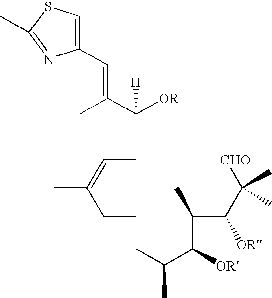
C([OR])([H])(CC=C(CCCC(C(C(C(C([CHO])(C)C)[OR])C)[OR])C)C)C(C)=CC1=CSC(C)=N1
